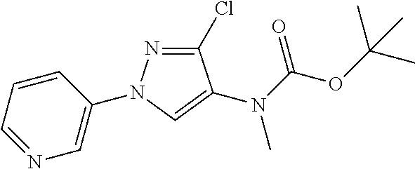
C1=CC(N2N=C(Cl)C(N(C(OC(C)(C)C)=O)C)=C2)=CN=C1
